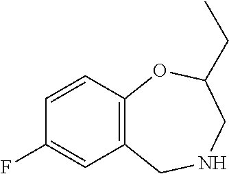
C12=C(C=CC(F)=C1)OC(CC)CNC2
